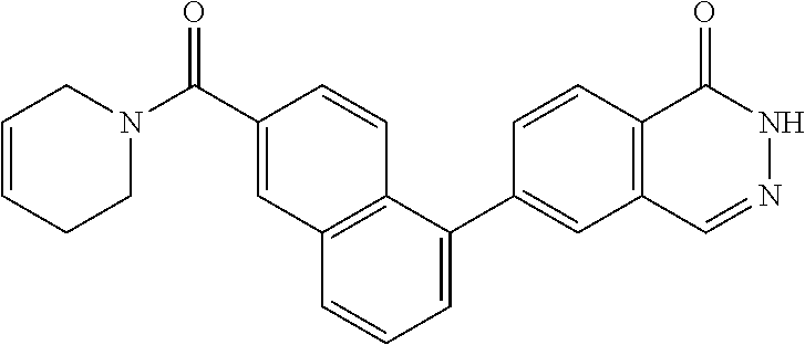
C1C=CCCN1C(C1=CC2=C(C=C1)C(C1=CC3=C(C=C1)C(=O)NN=C3)=CC=C2)=O
